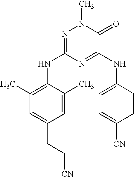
C1=C(C)C(NC2=NN(C)C(=O)C(NC3=CC=C([CN])C=C3)=N2)=C(C)C=C1CC[CN]
